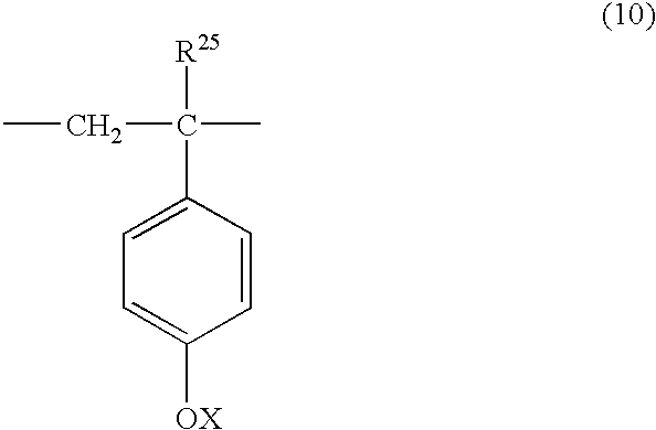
C1=C(C([R25])(CC)C)C=CC([OX])=C1
